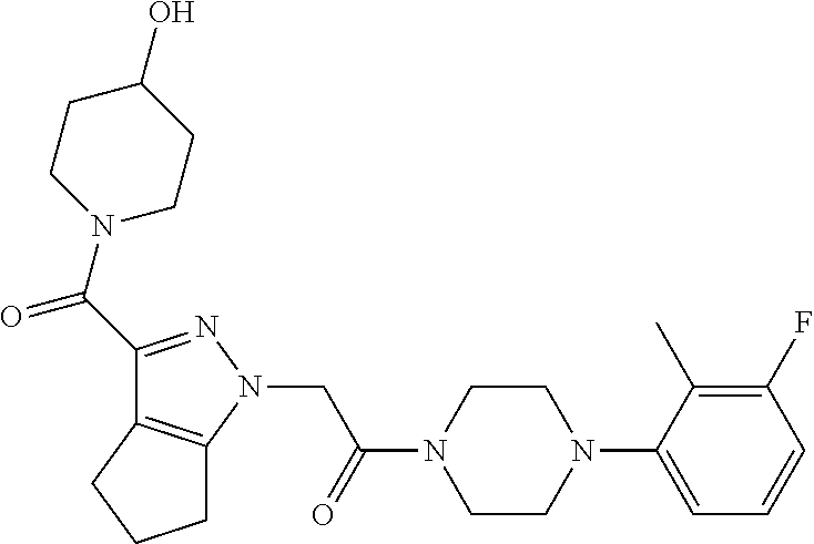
C(=O)(C1=NN(CC(N2CCN(C3=CC=CC(F)=C3C)CC2)=O)C2=C1CCC2)N1CCC(O)CC1
